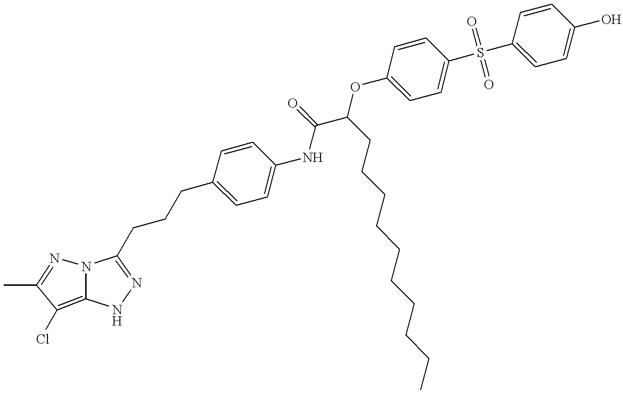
N12N=C(C)C(Cl)=C1NN=C2CCCC1=CC=C(NC(C(CCCCCCCCCC)OC2=CC=C(S(=O)(=O)C3=CC=C(O)C=C3)C=C2)=O)C=C1
